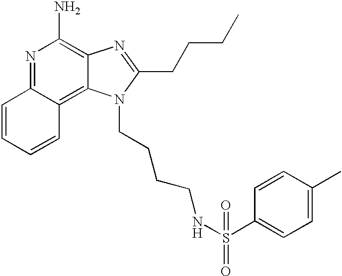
N1=C2C(=C3C(=C1N)N=C(CCCC)N3CCCCNS(C1=CC=C(C)C=C1)(=O)=O)C=CC=C2
